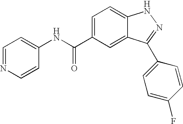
C1(C(NC2=CC=NC=C2)=O)=CC=C2C(=C1)C(C1=CC=C(F)C=C1)=NN2
